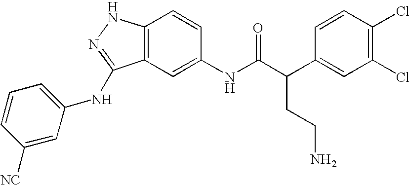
C12=C(C=C(NC(C(C3=CC(Cl)=C(Cl)C=C3)CCN)=O)C=C1)C(NC1=CC=CC([NC])=C1)=NN2
